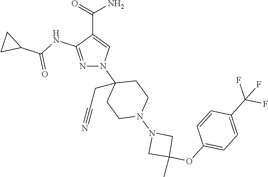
N1=C(NC(C2CC2)=O)C(C(=O)N)=CN1C1(CC#N)CCN(N2CC(C)(OC3=CC=C(C(F)(F)F)C=C3)C2)CC1
